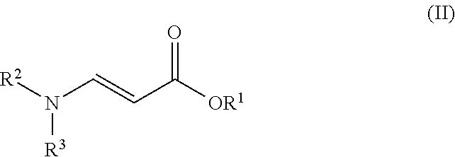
N([R3])([R2])C=CC([OR1])=O
